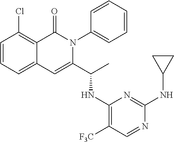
C1=CC=C2C(=C1Cl)C(=O)N(C1=CC=CC=C1)C(C(NC1=C([F3C])C=NC(NC3CC3)=N1)C)=C2
